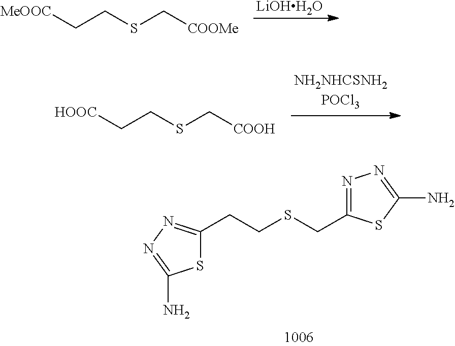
[LiOHH2O].[MeOOC]CCSC[COOMe].[HOOC]CCSC[COOH].C(CSCC1=NN=C(N)S1)C1=NN=C(N)S1
